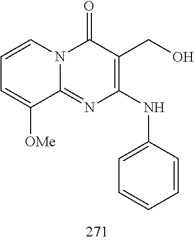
C1=CC=C([OMe])C2=NC(NC3=CC=CC=C3)=C(CO)C(=O)N12
